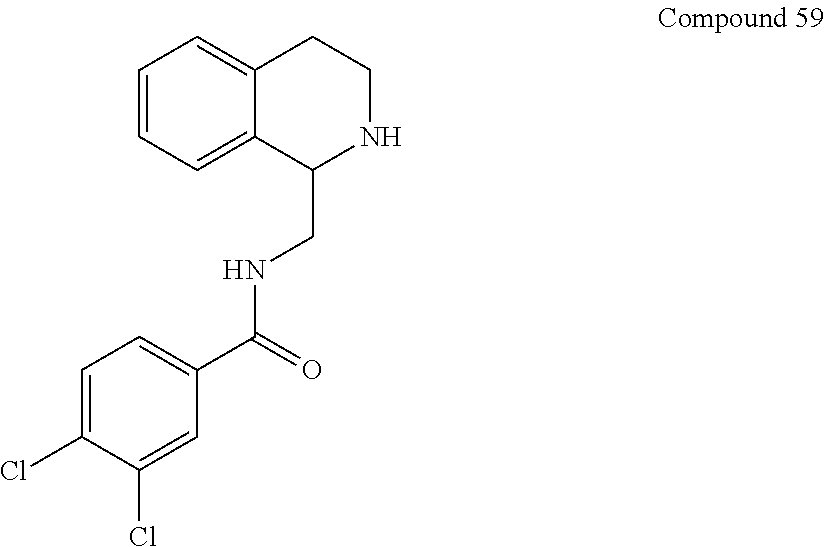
C1=CC=C2C(=C1)CCNC2CNC(C1=CC=C(Cl)C(Cl)=C1)=O
